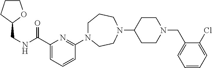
C1N(C2=NC(C(NCC3OCCC3)=O)=CC=C2)CCN(C2CCN(CC3=CC=CC=C3Cl)CC2)CC1
